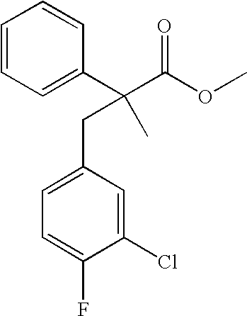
C1=CC=C(C(C(OC)=O)(CC2=CC=C(F)C(Cl)=C2)C)C=C1
